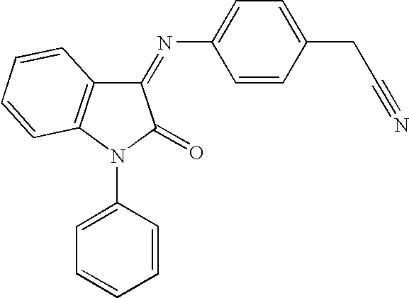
C1(=NC2=CC=C(CC#N)C=C2)C2=C(N(C3=CC=CC=C3)C1=O)C=CC=C2
